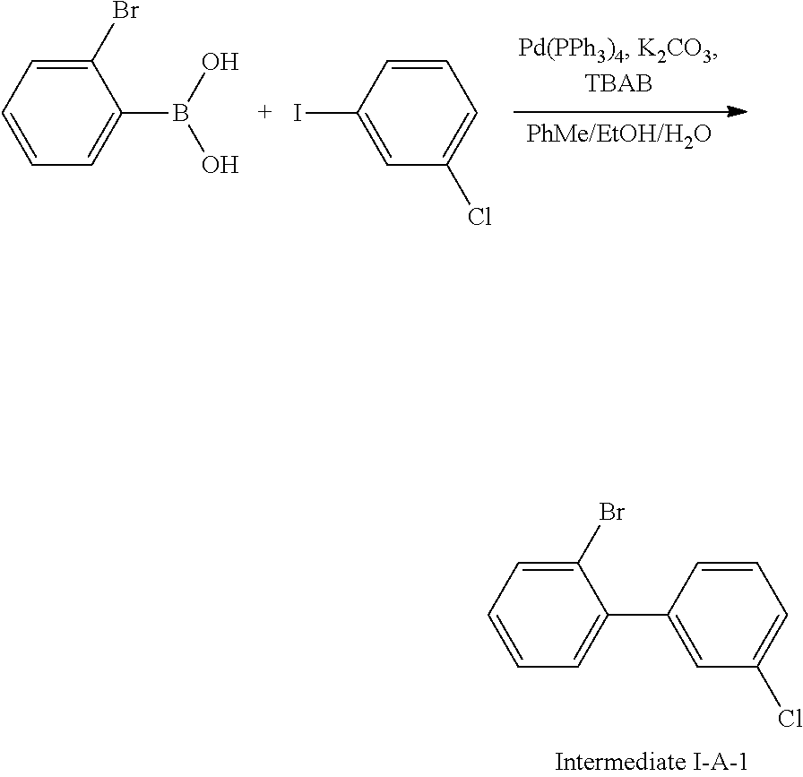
C1(Br)=CC=CC=C1B(O)O.C1=CC(I)=CC(Cl)=C1.C1=CC(C2=CC=CC=C2Br)=CC(Cl)=C1
